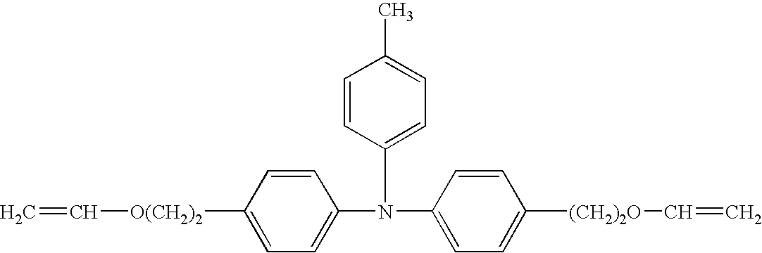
C1=C(N(C2=CC=C([(CH2)2O]C=C)C=C2)C2=CC=C(C)C=C2)C=CC([O(CH2)2]C=C)=C1
